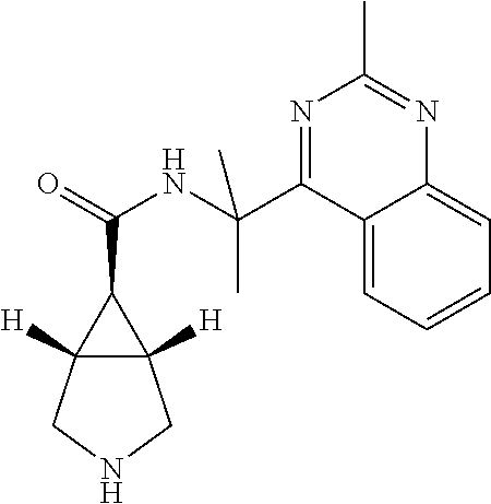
C12([H])C([H])(CNC1)C2C(=O)NC(C1=NC(C)=NC2=CC=CC=C12)(C)C
